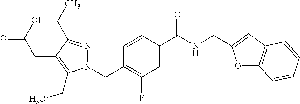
N1(CC2=C(F)C=C(C(NCC3=CC4=C(O3)C=CC=C4)=O)C=C2)N=C(CC)C(CC(=O)O)=C1CC
